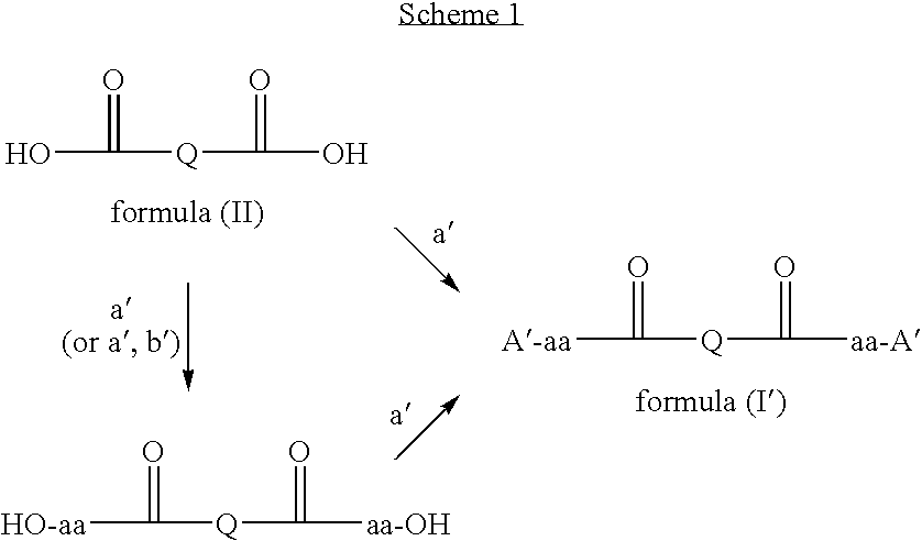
OC(=O)[Q]C(=O)O.[A-aa]C(=O)[Q]C(=O)[aa-A].[HO-aa]C(=O)[Q]C([aa-OH])=O
